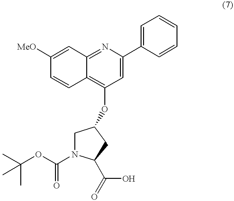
C1N(C(OC(C)(C)C)=O)C(C(=O)O)CC1OC1=C2C(=NC(C3=CC=CC=C3)=C1)C=C([MeO])C=C2
